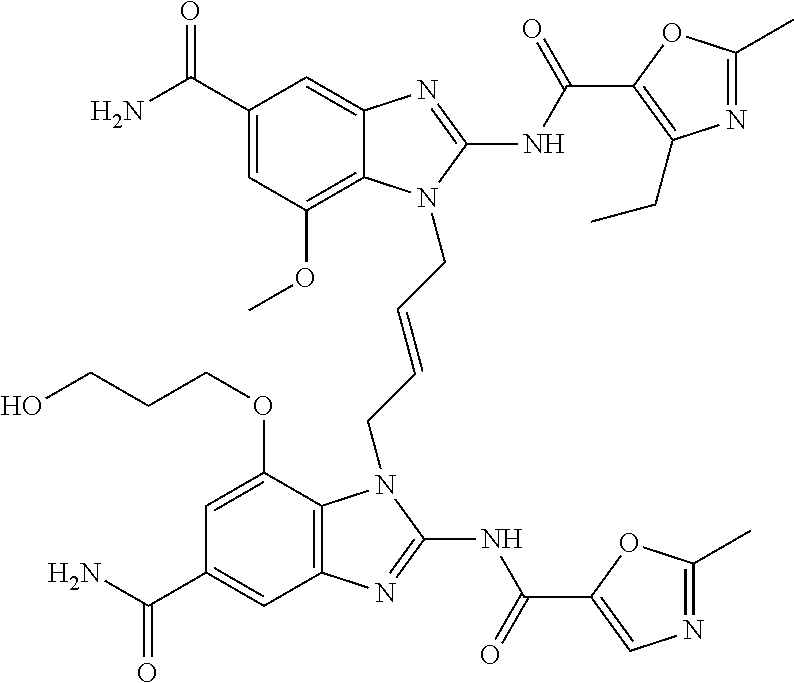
C1(C(N)=O)=CC(OC)=C2C(=C1)N=C(NC(=O)C1=C(CC)N=C(C)O1)N2CC=CCN1C2=C(C=C(C(N)=O)C=C2OCCCO)N=C1NC(=O)C1=CN=C(C)O1
